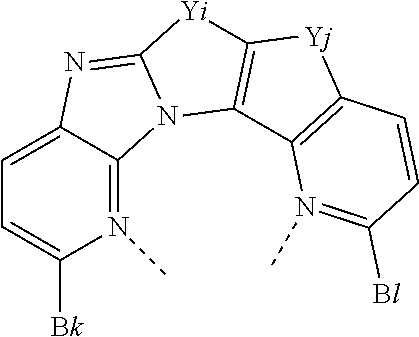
C1=C2C(=N(C)C([Bk])=C1)N1C(=N2)[Yi]C2=C1C1=C([Yj]2)C=CC([Bl])=N1C
